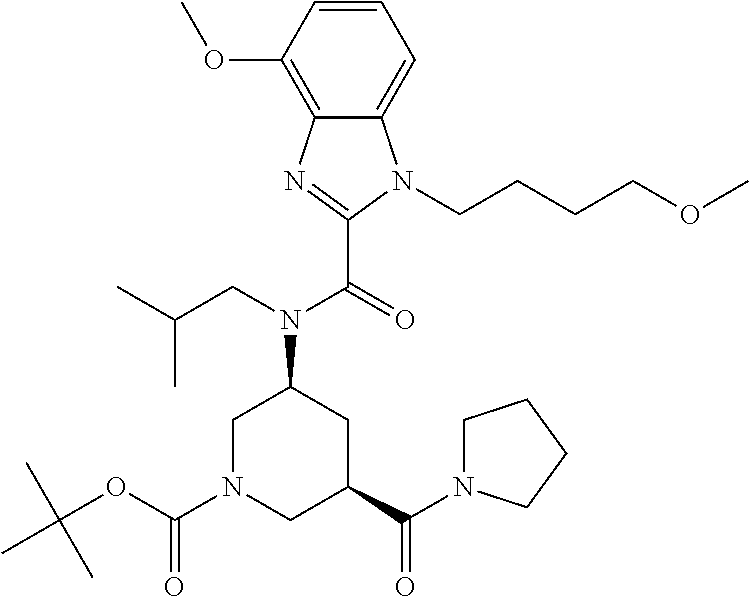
C1=CC(OC)=C2C(=C1)N(CCCCOC)C(C(=O)N(CC(C)C)C1CC(C(=O)N3CCCC3)CN(C(OC(C)(C)C)=O)C1)=N2
